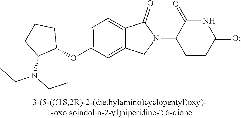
C1=C(OC2CCCC2N(CC)CC)C=C2C(=C1)C(=O)N(C1CCC(=O)NC1=O)C2
